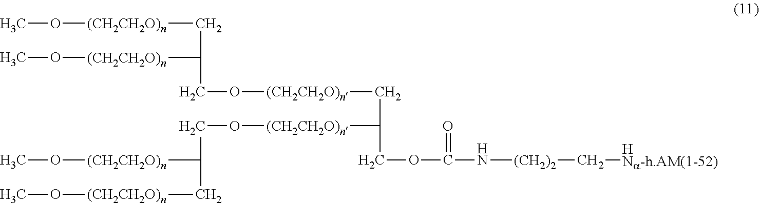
CO[(CH2CH2O)n]CC([(CH2CH2O)n]OC)CO[(CH2CH2O)n]CC([(CH2CH2O)n]OCC(C[(CH2CH2O)n]OC)[(CH2CH2O)n]OC)COC(N[(CH2)2]C[HNa-h.AM(1-52)])=O
